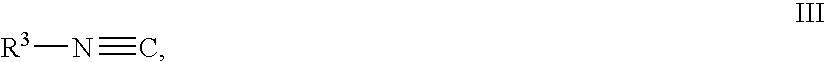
[R3]N#C
